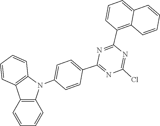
ClC1=NC(C2=C3C(=CC=C2)C=CC=C3)=NC(C2=CC=C(N3C4=C(C=CC=C4)C4=C3C=CC=C4)C=C2)=N1
